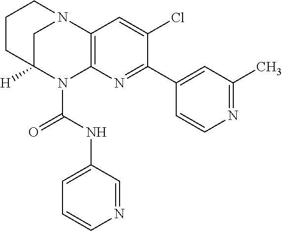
C1CC2([H])CN(C1)C1=C(N2C(NC2=CC=CN=C2)=O)N=C(C2=CC(C)=NC=C2)C(Cl)=C1
